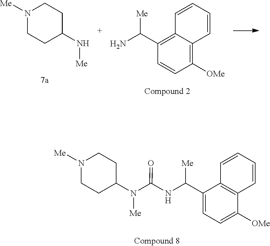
C1(C(NC(N(C2CCN([Me])CC2)[Me])=O)[Me])=CC=C([OMe])C2=C1C=CC=C2.N1([Me])CCC(N[Me])CC1.C1(C(N)[Me])=C2C(=C([OMe])C=C1)C=CC=C2
